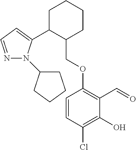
C1C(C2=CC=NN2C2CCCC2)C(COC2=C(C=O)C(O)=C(Cl)C=C2)CCC1
